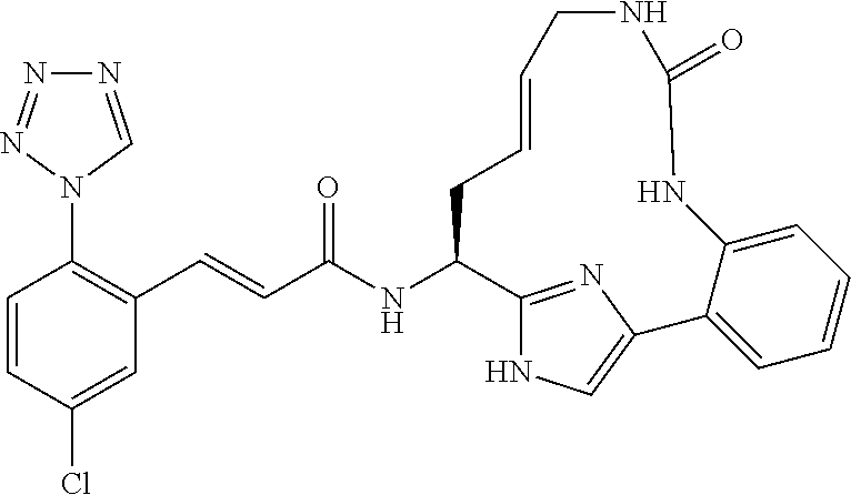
N1=CN(C2=C(C=CC(NC3C4=NC(=CN4)C4=CC=CC=C4NC(=O)NCC=CC3)=O)C=C(Cl)C=C2)N=N1
